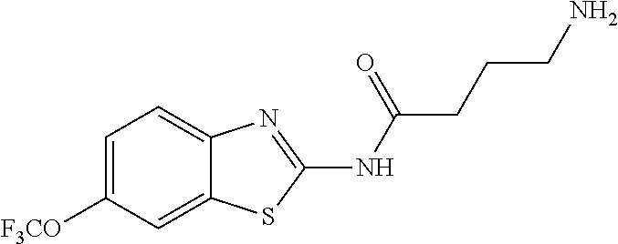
C1=C([F3CO])C=C2C(=C1)N=C(NC(=O)CCCN)S2
